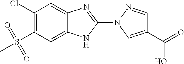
C1(Cl)=C(S(C)(=O)=O)C=C2C(=C1)N=C(N1C=C(C(=O)O)C=N1)N2
